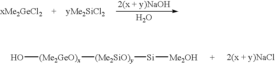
O[(Me2GeO)x][(Me2SiO)y][Si][Me2OH].O
